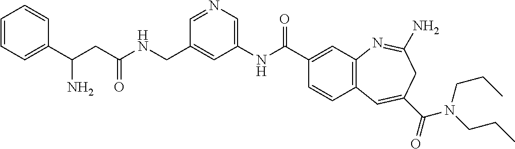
N1=CC(CNC(CC(C2=CC=CC=C2)N)=O)=CC(NC(C2=CC3=C(C=C2)C=C(C(=O)N(CCC)CCC)CC(N)=N3)=O)=C1
